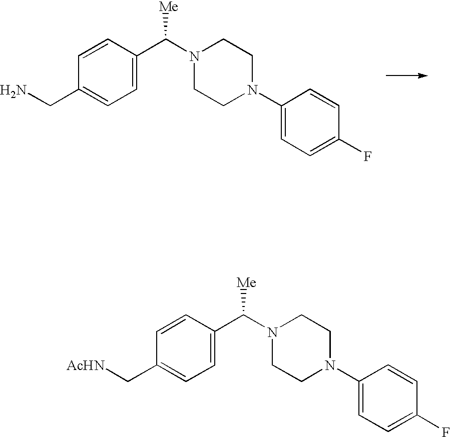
[AcHN]CC1=CC=C(C(N2CCN(C3=CC=C(F)C=C3)CC2)[Me])C=C1.NCC1=CC=C(C(N2CCN(C3=CC=C(F)C=C3)CC2)[Me])C=C1
